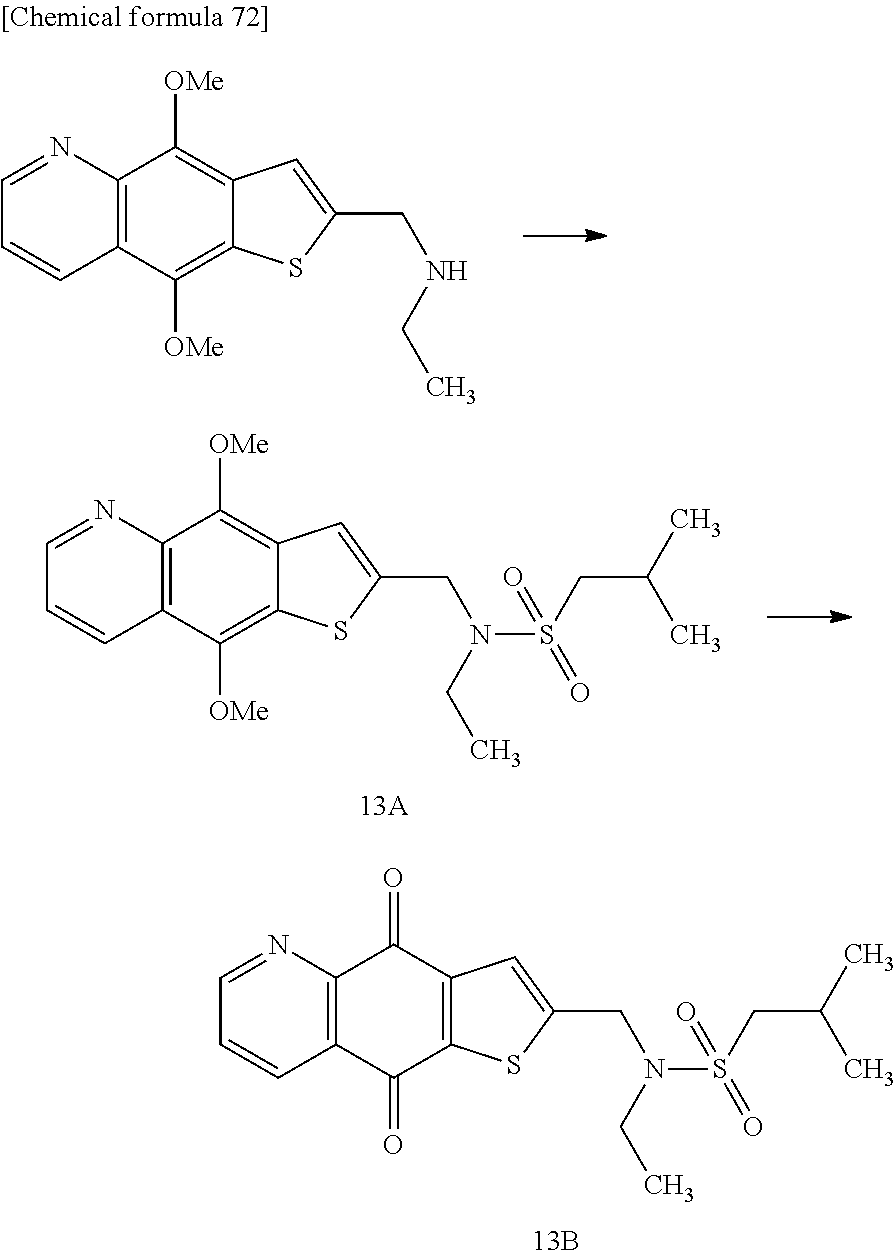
C1=NC2=C(C=C1)C(=O)C1=C(C2=O)C=C(CN(CC)S(CC(C)C)(=O)=O)S1.C1=NC2=C(C=C1)C([OMe])=C1C(=C2[OMe])C=C(CNCC)S1.C1=NC2=C(C=C1)C([OMe])=C1C(=C2[OMe])C=C(CN(CC)S(CC(C)C)(=O)=O)S1
